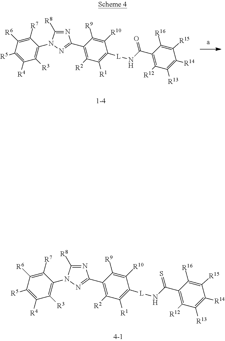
N1=C([R8])N(C2=C([R3])C([R4])=C([R5])C([R6])=C2[R7])N=C1C1=C([R2])C([R1])=C([L]NC(C2=C([R12])C([R13])=C([R14])C([R15])=C2[R16])=O)C([R10])=C1[R9].N1=C([R8])N(C2=C([R3])C([R4])=C([R5])C([R6])=C2[R7])N=C1C1=C([R2])C([R1])=C([L]NC(C2=C([R12])C([R13])=C([R14])C([R15])=C2[R16])=S)C([R10])=C1[R9]
